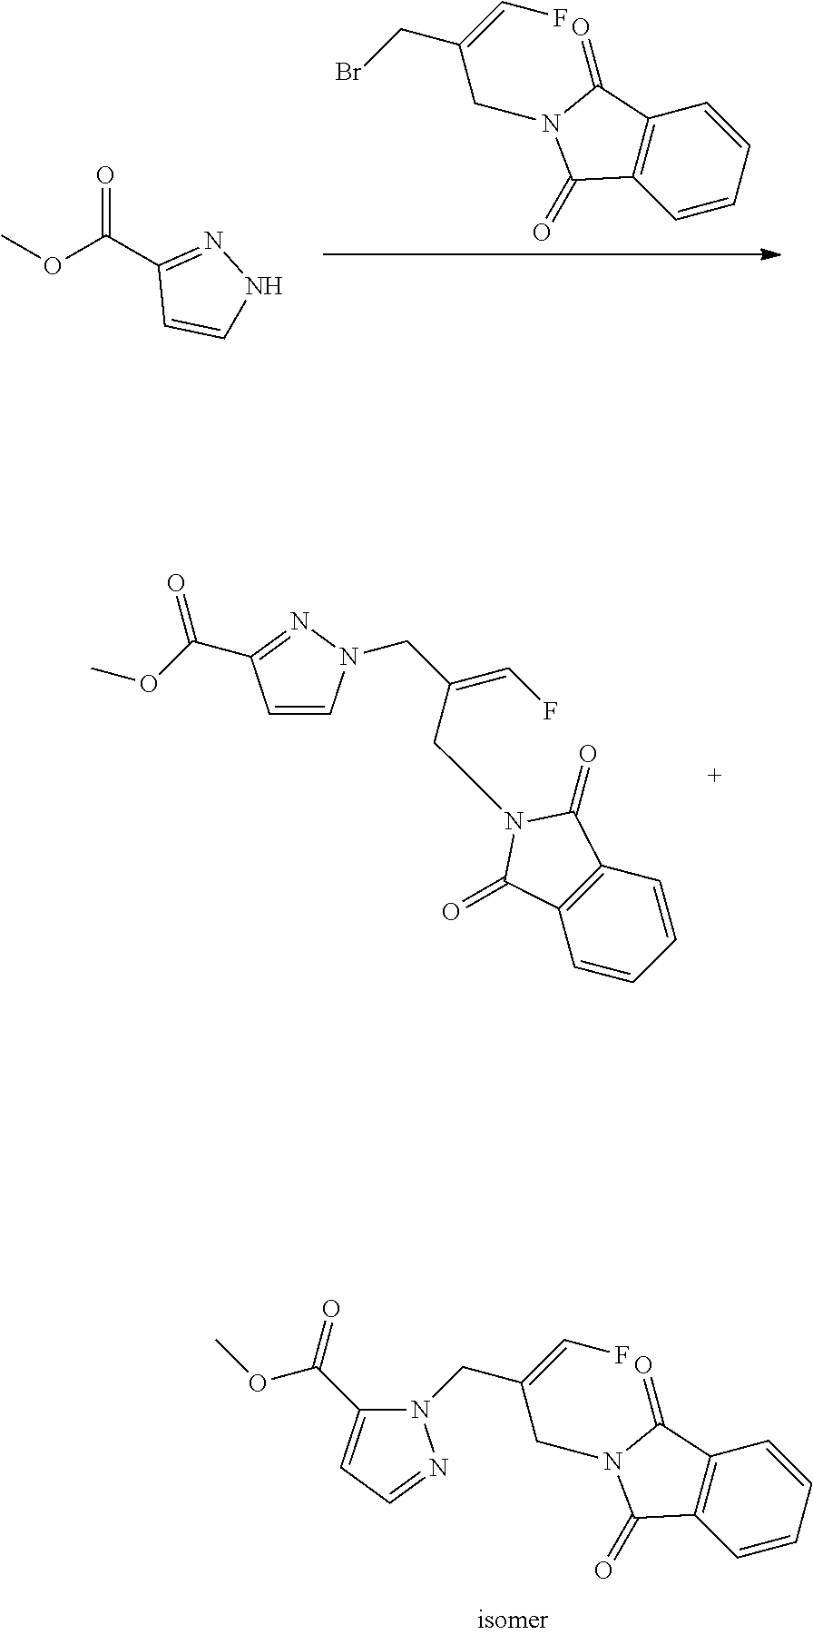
C1=CN(CC(=CF)CN2C(=O)C3=C(C2=O)C=CC=C3)N=C1C(OC)=O.C12=C(C=CC=C1)C(=O)N(CC(CN1C(C(=O)OC)=CC=N1)=CF)C2=O.C12=C(C=CC=C1)C(=O)N(CC(CBr)=CF)C2=O.O(C(C1=NNC=C1)=O)C
